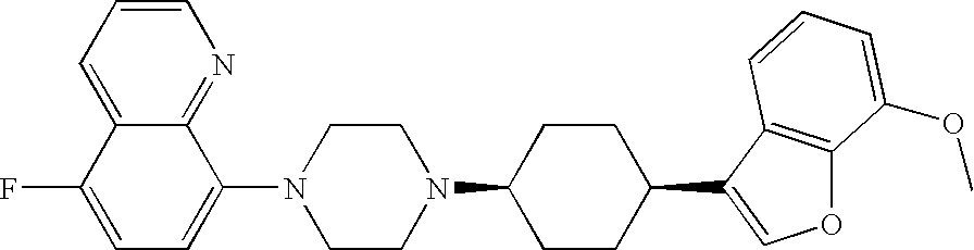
C1=C2C(=NC=C1)C(N1CCN(C3CCC(C4=COC5=C4C=CC=C5OC)CC3)CC1)=CC=C2F
